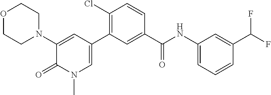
O1CCN(C2=CC(C3=C(Cl)C=CC(C(NC4=CC=CC(C(F)F)=C4)=O)=C3)=CN(C)C2=O)CC1
